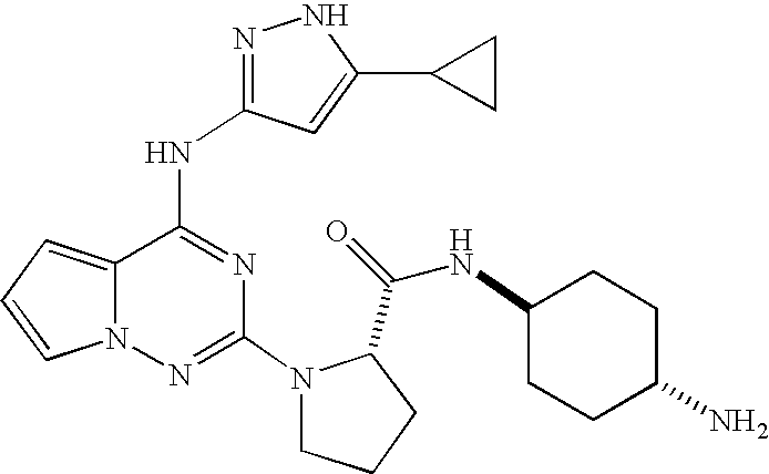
N1=C(NC2=NC(N3CCCC3C(=O)NC3CCC(N)CC3)=NN3C2=CC=C3)C=C(C2CC2)N1
